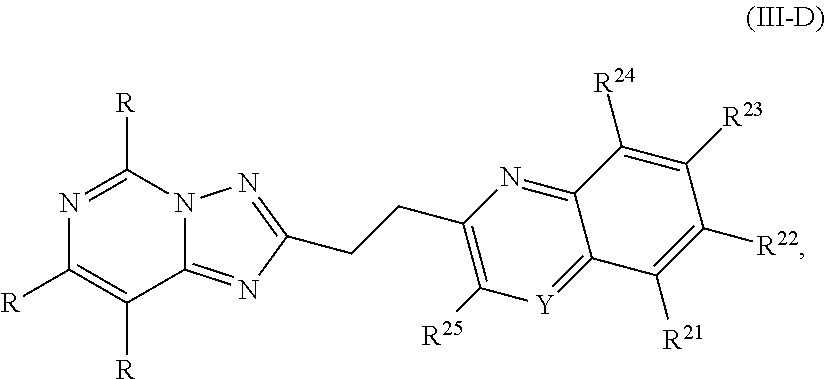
N1=C([R])N2C(=NC(CCC3=C([R25])[Y]=C4C(=N3)C([R24])=C([R23])C([R22])=C4[R21])=N2)C([R])=C1[R]
